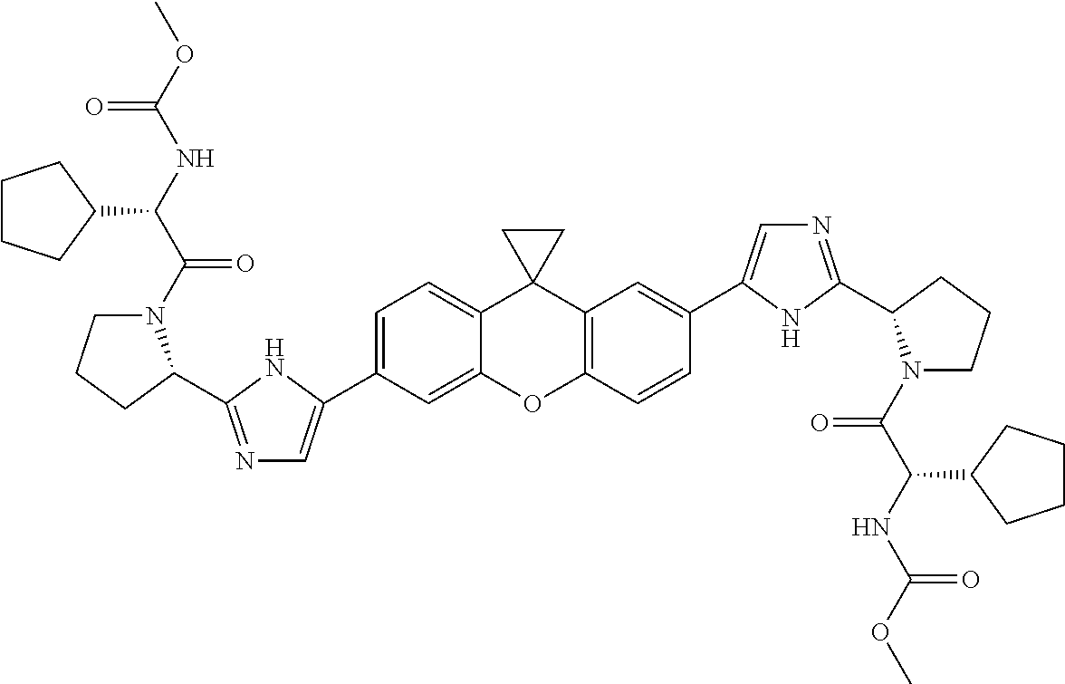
C1(C2=CN=C(C3N(C(=O)C(NC(=O)OC)C4CCCC4)CCC3)N2)=CC=C2C3(C4=C(C=CC(C5=CN=C(C6N(C(=O)C(NC(=O)OC)C7CCCC7)CCC6)N5)=C4)OC2=C1)CC3
